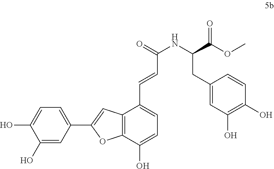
C1(O)=CC(C2=CC3=C(O2)C(O)=CC=C3C=CC(NC(CC2=CC(O)=C(O)C=C2)C(OC)=O)=O)=CC=C1O
